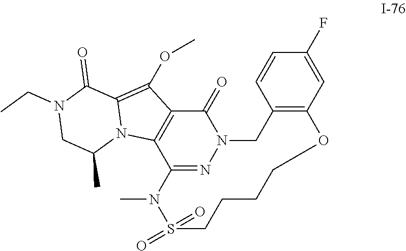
C12=C(C=C(F)C=C1)OCCCCS(=O)(=O)N(C)C1=NN(C2)C(=O)C2=C1N1C(=C2OC)C(=O)N(CC)CC1C
